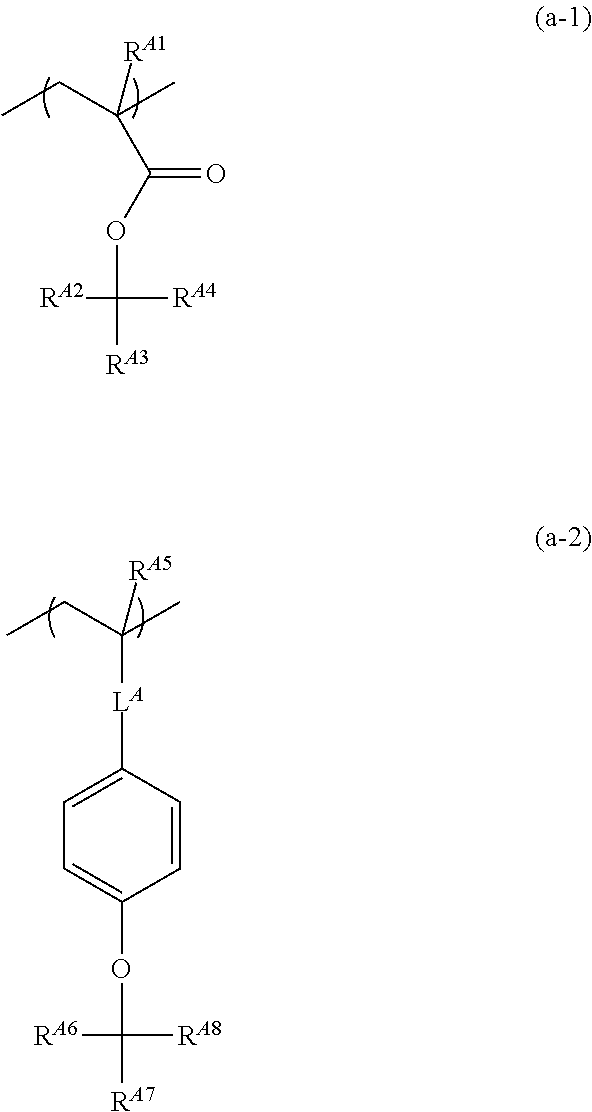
CCC(C)([RA1])C(OC([RA3])([RA4])[RA2])=O.CCC(C)([RA5])[LA]C1=CC=C(OC([RA7])([RA8])[RA6])C=C1
